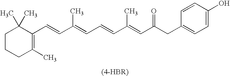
C1CCC(C)=C(C=CC(=CC=CC(=CC(CC2=CC=C(O)C=C2)=O)C)C)C1(C)C
